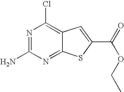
N1=C(N)N=C2C(=C1Cl)C=C(C(=O)OCC)S2
